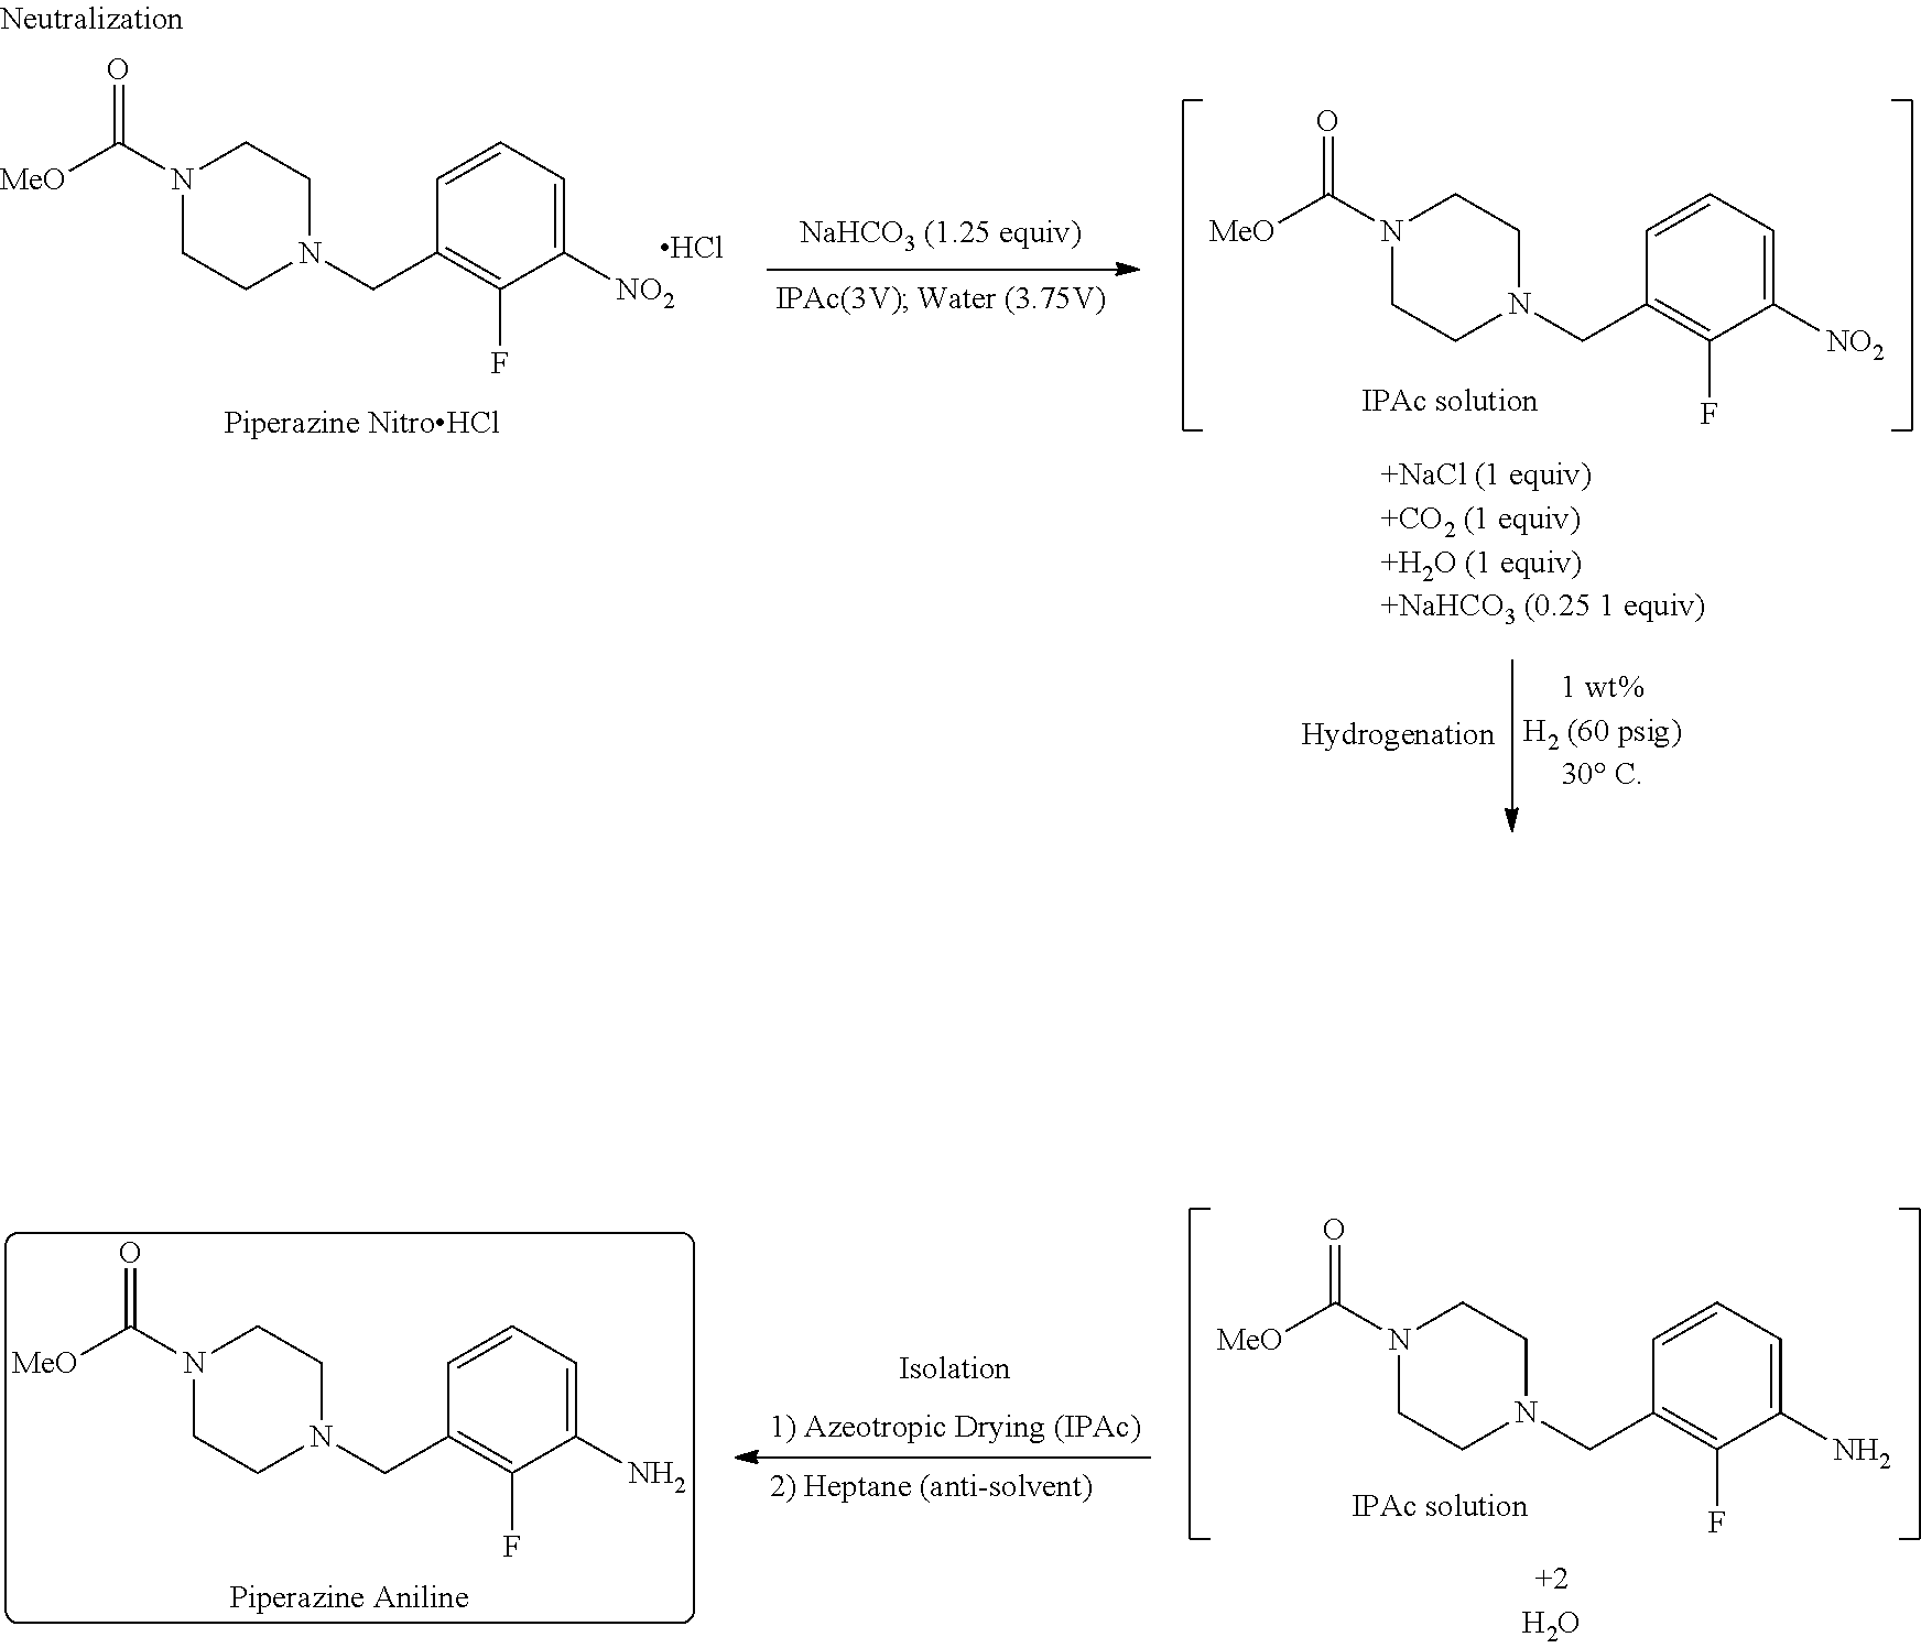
N1(C([MeO])=O)CCN(CC2=C(F)C(N)=CC=C2)CC1.N1(C([MeO])=O)CCN(CC2=C(F)C(N)=CC=C2)CC1.N1(C([MeO])=O)CCN(CC2=C(F)C([NO2])=CC=C2)CC1.Cl.N1(C([MeO])=O)CCN(CC2=C(F)C([NO2])=CC=C2)CC1
